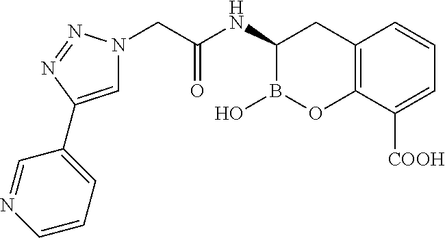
C1=C(C2=CC=CN=C2)N=NN1CC(=O)NC1B(O)OC2=C(C1)C=CC=C2[COOH]
